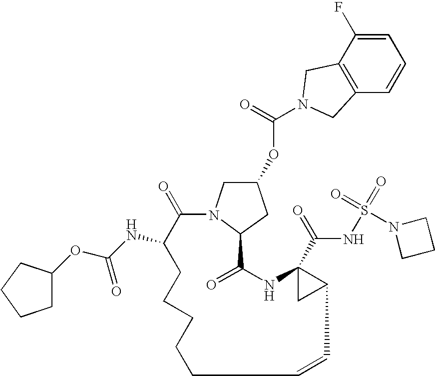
C1=C(F)C2=C(C=C1)CN(C(=O)OC1CN3C(C1)C(=O)NC1(C(=O)NS(=O)(=O)N4CCC4)CC1C=CCCCCCC(NC(OC1CCCC1)=O)C3=O)C2
